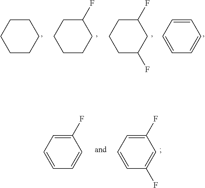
C1CCCCC1.C1CCCC(F)C1.C1CC(F)CC(F)C1.C1=CC=CC=C1.C1=CC=CC(F)=C1.C1=CC(F)=CC(F)=C1
